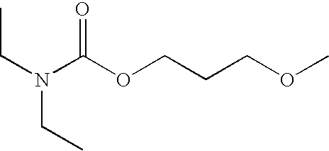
C(N(C(OCCCOC)=O)CC)C
